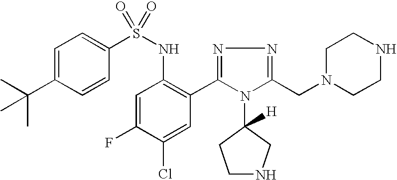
C1=C(C(C)(C)C)C=CC(S(NC2=C(C3=NN=C(CN4CCNCC4)N3C3([H])CCNC3)C=C(Cl)C(F)=C2)(=O)=O)=C1
